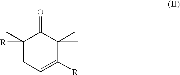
C1(C)([R])CC=C([R])C(C)(C)C1=O
